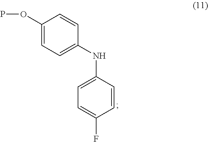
C1=C(NC2=CC=C(F)C=C2)C=CC(OP)=C1
